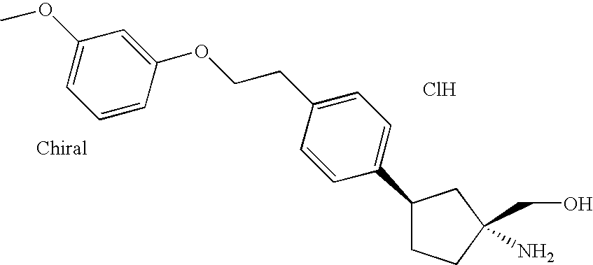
C1(C2=CC=C(CCOC3=CC(OC)=CC=C3)C=C2)CCC(CO)(N)C1.Cl
